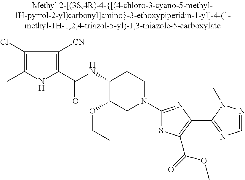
C(C)OC1C(NC(C2=C([CN])C(Cl)=C(C)N2)=O)CCN(C2=NC(C3=NC=NN3C)=C(C(=O)OC)S2)C1
